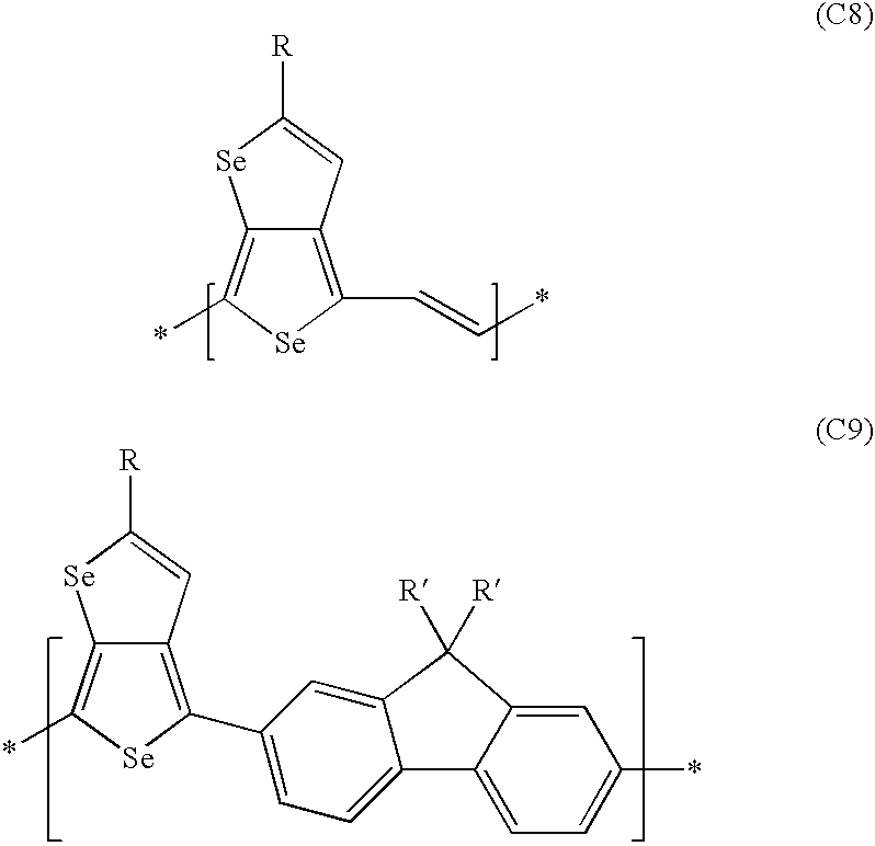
C12=C(*)[Se]C(C=C*)=C1C=C([R])[Se]2.C12=C(*)[Se]C(C3=CC=C4C(=C3)C([R])([R])C3=CC(*)=CC=C43)=C1C=C([R])[Se]2
